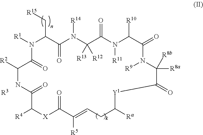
[R1]N1C(C[R15])C(=O)N([R14])C([R13])([R12])C(=O)N([R11])C([R10])C(=O)N([R9])C([R8a])([R8b])C(=O)[Y1]C([Ra])CC=C([R5])C(=O)[X]C([R4])C(=O)NC([R2])C1=O.[R3]
